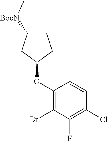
C1(OC2CCC([BocN]C)C2)=C(Br)C(F)=C(Cl)C=C1
